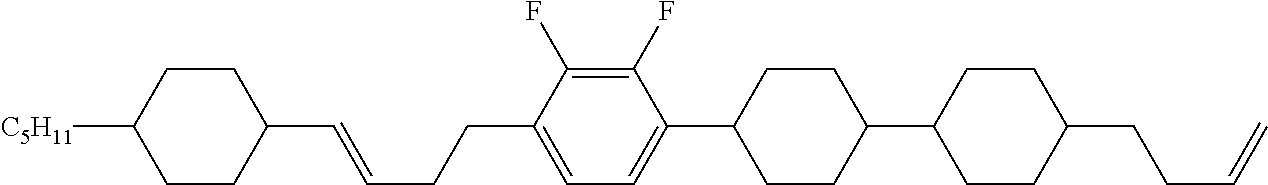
C1(C=CCCC2=CC=C(C3CCC(C4CCC(CCC=C)CC4)CC3)C(F)=C2F)CCC([C5H11])CC1
